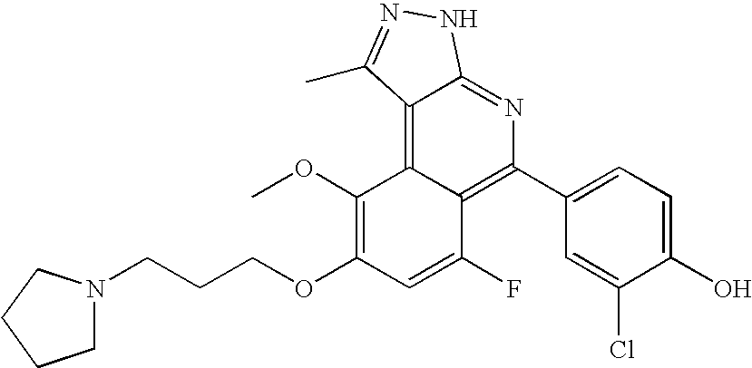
C1N(CCCOC2=C(OC)C3=C4C(=NC(C5=CC=C(O)C(Cl)=C5)=C3C(F)=C2)NN=C4C)CCC1
